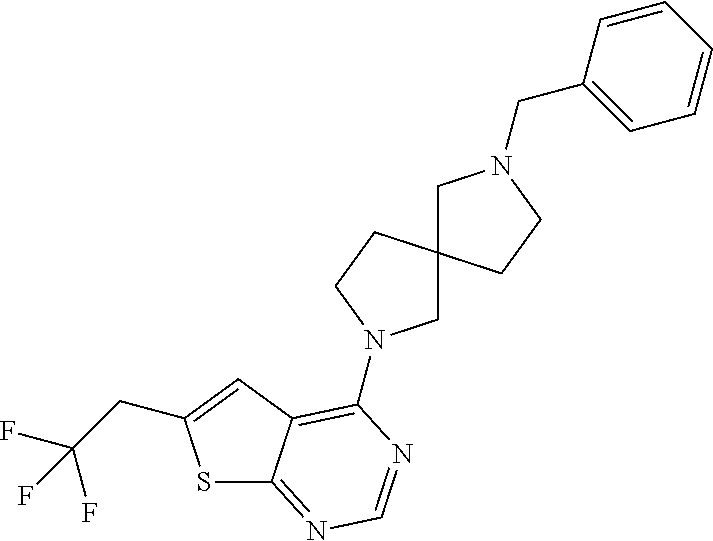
S1C2=NC=NC(N3CC4(CC3)CN(CC3=CC=CC=C3)CC4)=C2C=C1CC(F)(F)F
